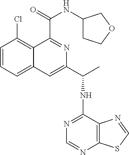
C1=CC=C2C(=C1Cl)C(C(=O)NC1CCOC1)=NC(C(C)NC1=NC=NC3=C1N=CS3)=C2
